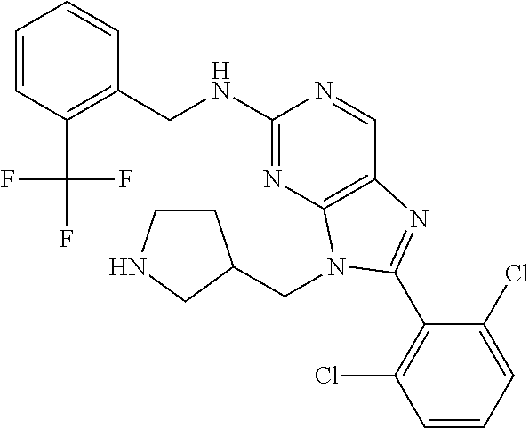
C1=CC(C(F)(F)F)=C(CNC2=NC3=C(C=N2)N=C(C2=C(Cl)C=CC=C2Cl)N3CC2CCNC2)C=C1
